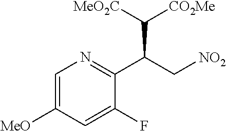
C1=C([MeO])C=C(F)C(C(C[NO2])C([CO2Me])[MeO2C])=N1
